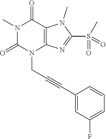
N1(C)C(=O)N(CC#CC2=CC(F)=CC=C2)C2=C(C1=O)N(C)C(S(=O)(C)=O)=N2
